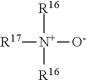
[R17][N+]([O-])([R16])[R16]
